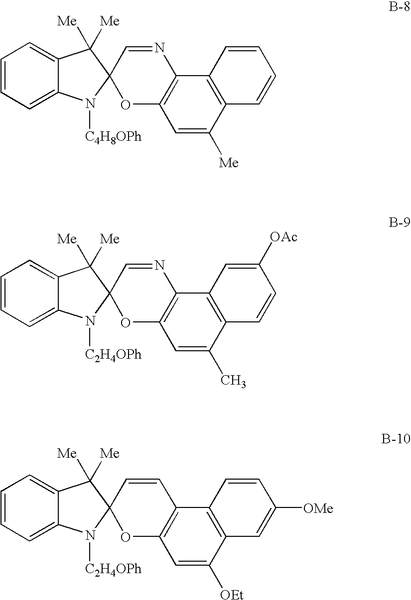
C1=CC=C2C(=C1)C([Me])([Me])C1(N2[C4H8OPh])OC2=C(N=C1)C1=C(C([Me])=C2)C=CC=C1.C1=CC=C2C(=C1)C([Me])([Me])C1(N2[C2H4OPh])OC2=C(N=C1)C1=C(C(C)=C2)C=CC([OAc])=C1.C1=CC=C2C(=C1)C([Me])([Me])C1(N2[C2H4OPh])OC2=C(C=C1)C1=C(C([OEt])=C2)C=C([OMe])C=C1
